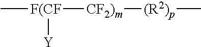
C[F(CF]([CF2)m][(R2)p]C)[Y]
